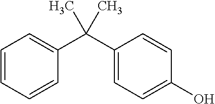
C1=CC=CC(C(C2=CC=C(O)C=C2)(C)C)=C1
